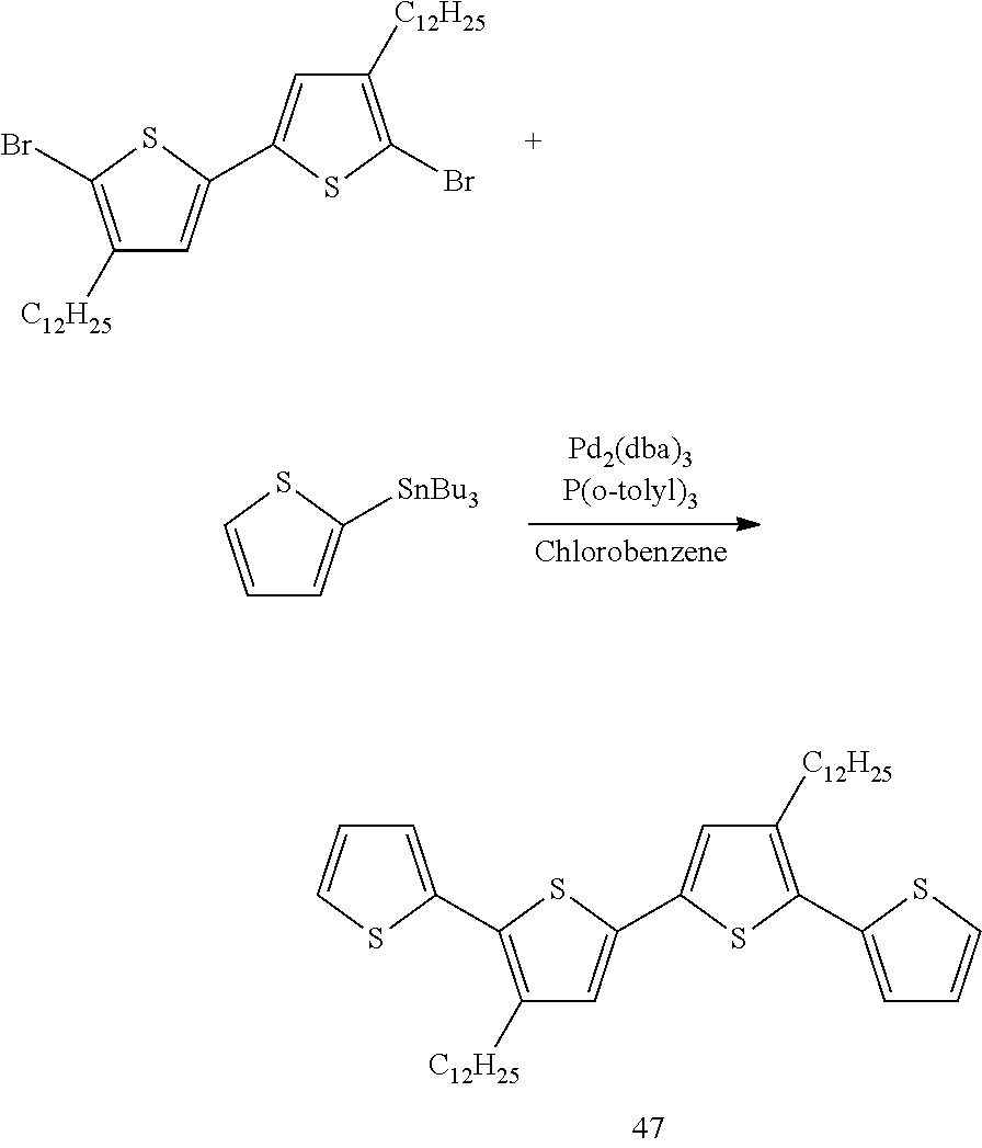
C1=C(C2=CC([C12H25])=C(C3=CC=CS3)S2)SC(C2=CC=CS2)=C1[C12H25].C1=C(C2=CC([C12H25])=C(Br)S2)SC(Br)=C1[C12H25].C1=C([SnBu3])SC=C1
